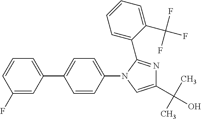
C1(F)=CC(C2=CC=C(N3C(C4=CC=CC=C4C(F)(F)F)=NC(C(C)(C)O)=C3)C=C2)=CC=C1
